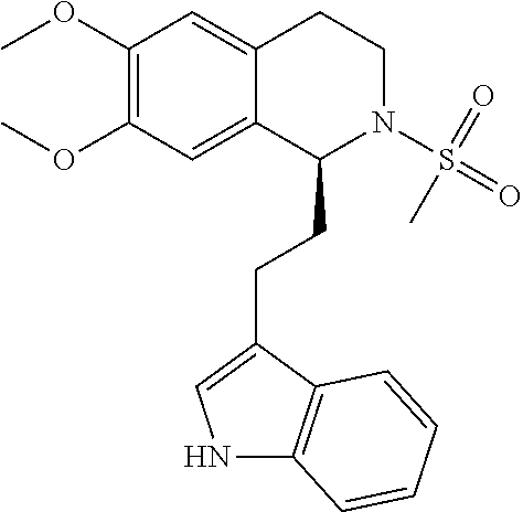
N1C2=C(C(CCC3N(S(=O)(C)=O)CCC4=CC(OC)=C(OC)C=C34)=C1)C=CC=C2
